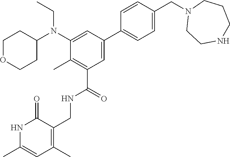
CCN(C1CCOCC1)C1=CC(C2=CC=C(CN3CCNCCC3)C=C2)=CC(C(NCC2=C(C)C=C(C)NC2=O)=O)=C1C
